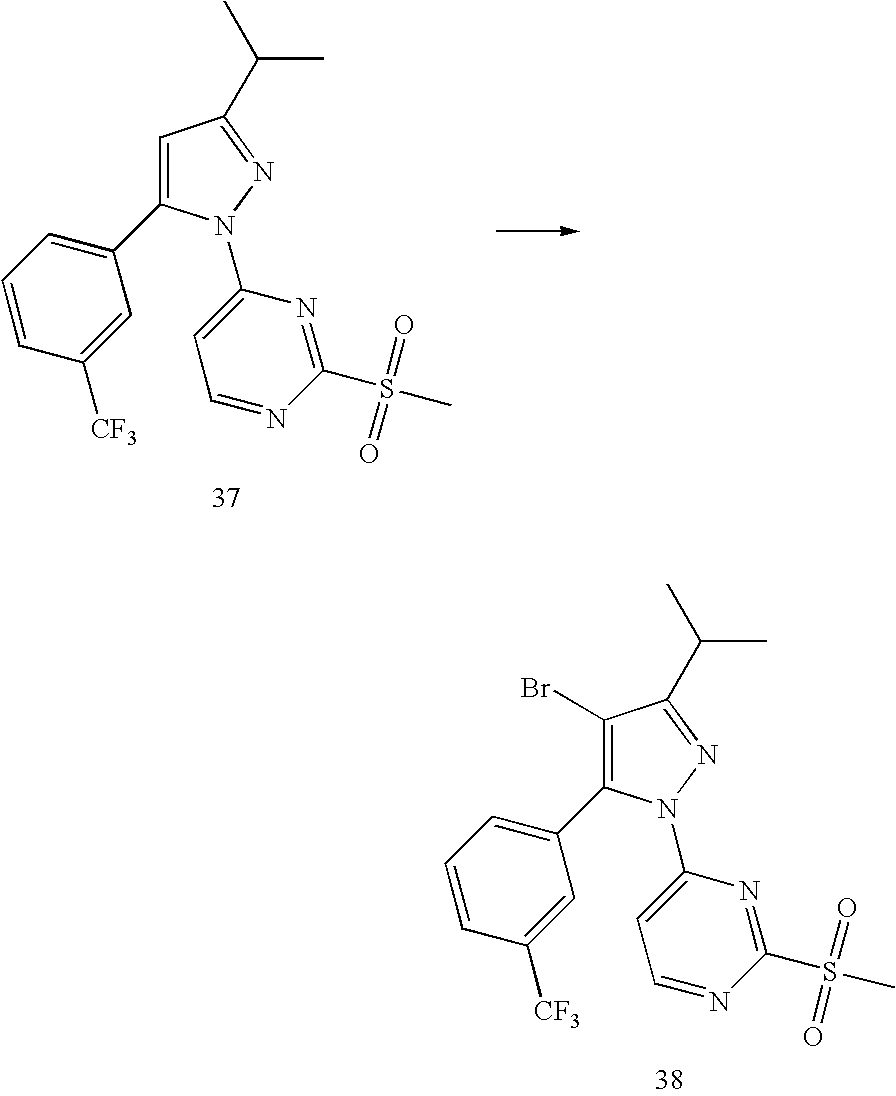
C1=C(C2=CC=CC([CF3])=C2)N(C2=CC=NC(S(C)(=O)=O)=N2)N=C1C(C)C.C1(Br)=C(C2=CC=CC([CF3])=C2)N(C2=CC=NC(S(C)(=O)=O)=N2)N=C1C(C)C
